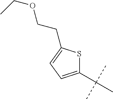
C1(C(C)(C)C)=CC=C(CCOCC)S1
